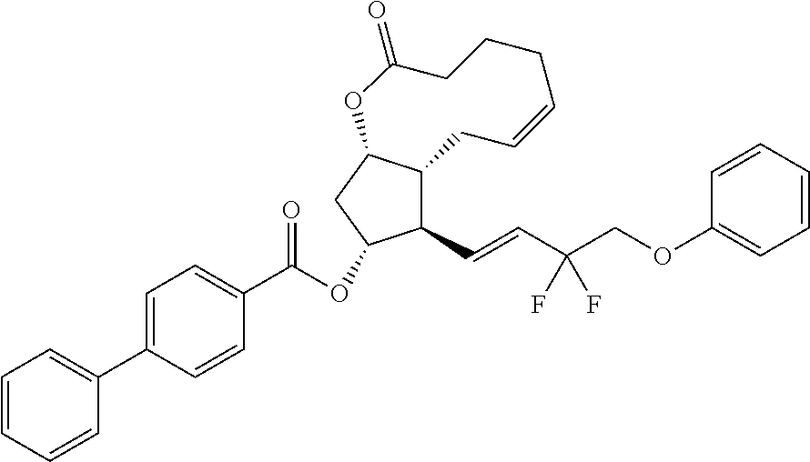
C(C(COC1=CC=CC=C1)(F)F)=CC1C2C(CC1OC(C1=CC=C(C3=CC=CC=C3)C=C1)=O)OC(=O)CCCC=CC2
